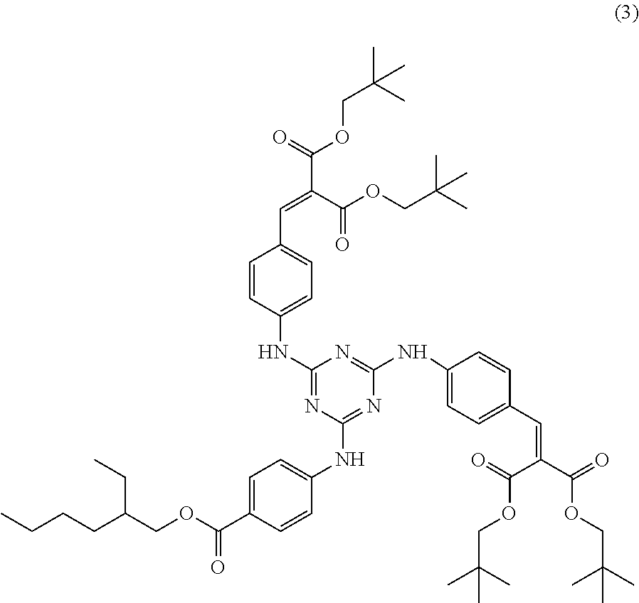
C1=CC(NC2=NC(NC3=CC=C(C(=O)OCC(CCCC)CC)C=C3)=NC(NC3=CC=C(C=C(C(OCC(C)(C)C)=O)C(=O)OCC(C)(C)C)C=C3)=N2)=CC=C1C=C(C(OCC(C)(C)C)=O)C(=O)OCC(C)(C)C
